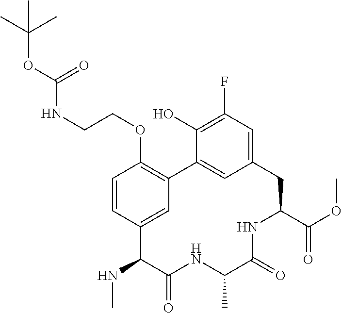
CNC1C(=O)NC(C)C(=O)NC(C(=O)OC)CC2=CC(F)=C(O)C(=C2)C2=C(OCCNC(=O)OC(C)(C)C)C=CC1=C2
